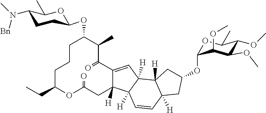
C1C(CC)OC(=O)CC2([H])C(=CC3([H])C2([H])C=CC2([H])C3([H])CC(OC3OC(C)C(OC)C(OC)C3OC)C2)C(=O)C(C)C(OC2CCC(N(C)[Bn])C(C)O2)CC1
